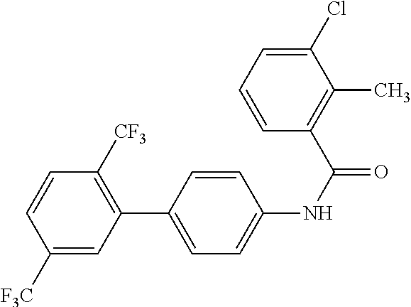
C1([F3C])=CC(C2=CC=C(NC(=O)C3=C(C)C(Cl)=CC=C3)C=C2)=C([CF3])C=C1
